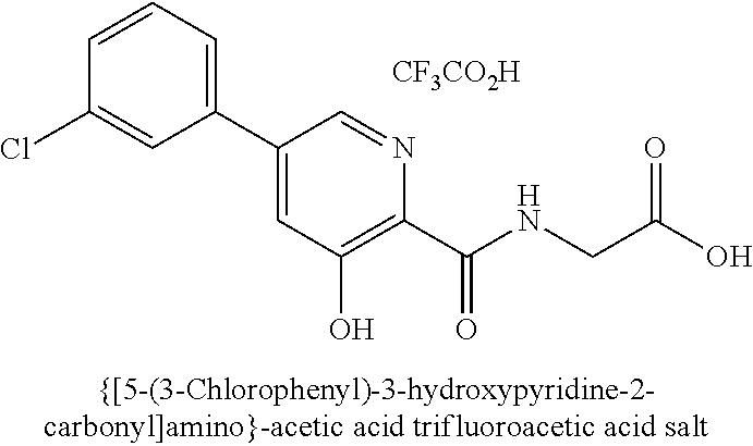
C1(C2=CC(O)=C(C(NCC(O)=O)=O)N=C2)=CC=CC(Cl)=C1.[CF3CO2H]
